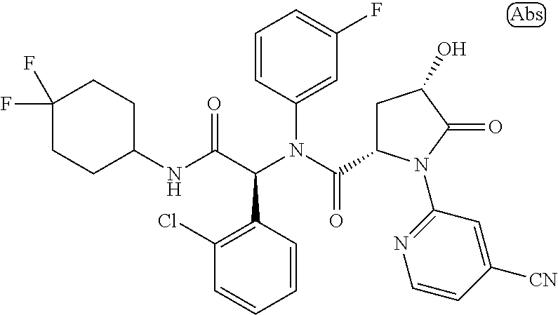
C1(N(C(C2CC(O)C(=O)N2C2=NC=CC([CN])=C2)=O)C(C(NC2CCC(F)(F)CC2)=O)C2=C(Cl)C=CC=C2)=CC(F)=CC=C1
